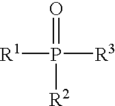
[R1]P([R2])([R3])=O
